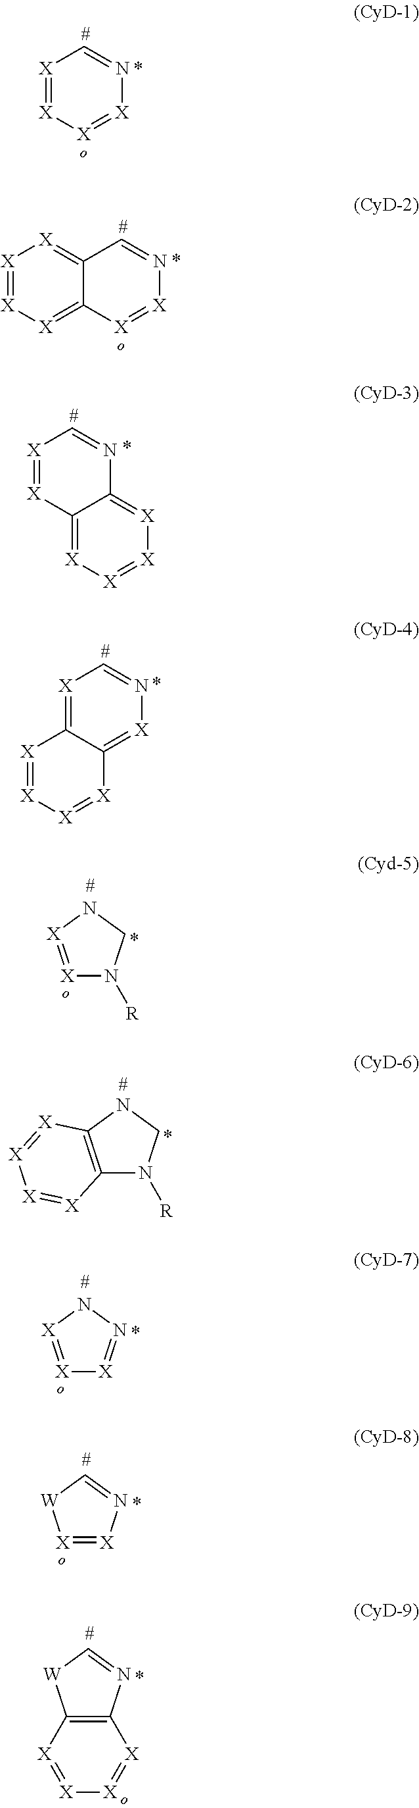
[X]1=[X][X]=[X]N=C1.C12=[X][X]=[X][X]=C1[X]=[X]N=C2.[X]1=[X]C2=[X][X]=[X][X]=C2N=C1.[X]1=C2C(=[X]N=C1)[X]=[X][X]=[X]2.[X]1=[X]NCN1[R].C12=C(NCN1[R])[X]=[X][X]=[X]2.[X]1=[X]NN=[X]1.[X]1=[X]N=C[W]1.C12=C(N=C[W]1)[X]=[X][X]=[X]2
